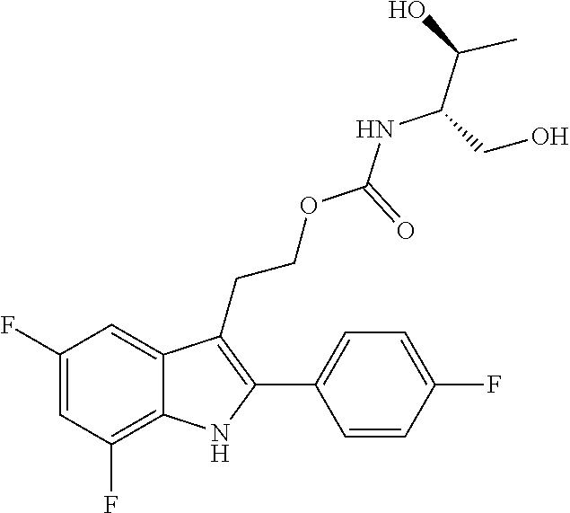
C1(F)=C2C(=CC(F)=C1)C(CCOC(NC(C(C)O)CO)=O)=C(C1=CC=C(F)C=C1)N2
